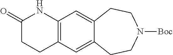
C12=C(C=C3C(=C1)CCN([Boc])CC3)NC(=O)CC2
